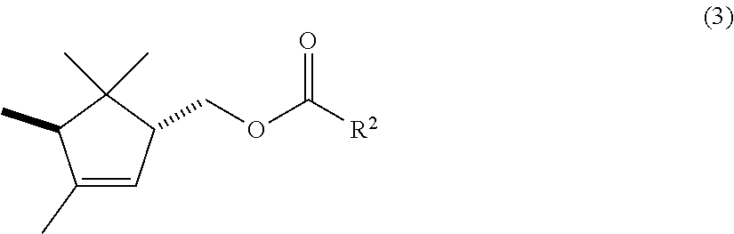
C1(C)=CC(COC([R2])=O)C(C)(C)C1C
